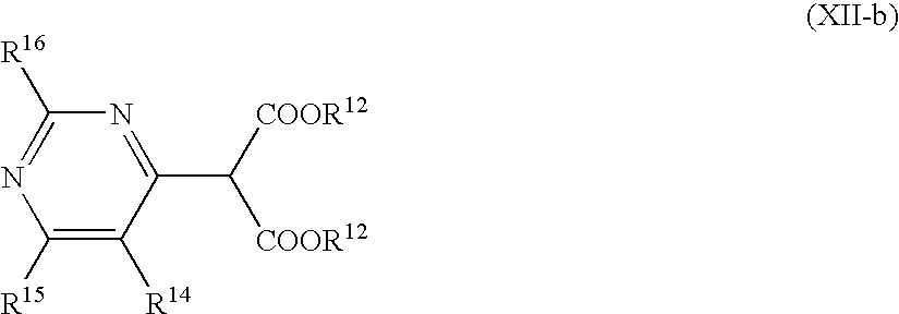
C1([R16])=NC([R15])=C([R14])C(C([COOR12])[COOR12])=N1
